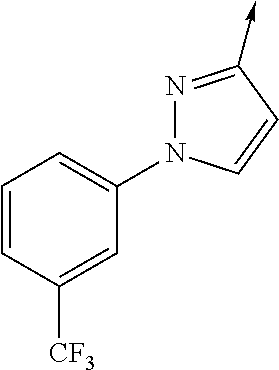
N1(C2=CC=CC([CF3])=C2)N=C(->C)C=C1
